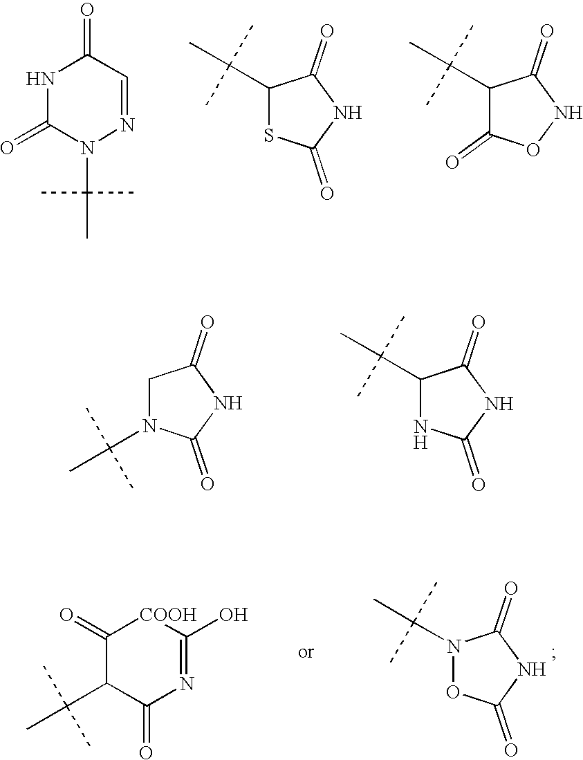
N1C(=O)N(C(C)(C)C)N=CC1=O.C1(C(C)(C)C)SC(=O)NC1=O.C1(C(C)(C)C)C(=O)ONC1=O.C1N(C(C)(C)C)C(=O)NC1=O.C1(C(C)(C)C)NC(=O)NC1=O.C1(=O)C(C(C)(C)C)C(=O)N=C(O)[COOH]1.N1(C(C)(C)C)OC(=O)NC1=O
